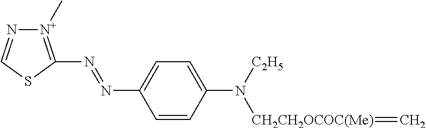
N(=NC1=CC=C(N([C2H5])[CH2CH2OCOC(Me)]=C)C=C1)C1=[N+](C)N=CS1
